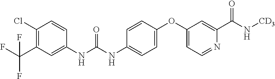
C1(Cl)=C(C(F)(F)F)C=C(NC(NC2=CC=C(OC3=CC=NC(C(=O)N[CD3])=C3)C=C2)=O)C=C1
